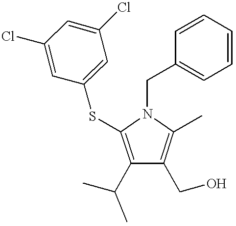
C1(C(C)C)=C(SC2=CC(Cl)=CC(Cl)=C2)N(CC2=CC=CC=C2)C(C)=C1CO
